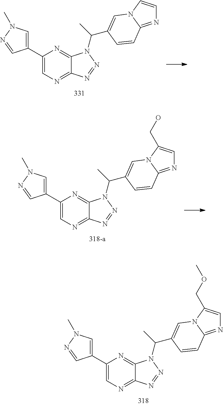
C12=NC=C(C3=CN(C)N=C3)N=C1N(C(C1=CN3C=CN=C3C=C1)C)N=N2.C12=NC=C(C3=CN(C)N=C3)N=C1N(C(C1=CN3C(CO)=CN=C3C=C1)C)N=N2.C12=NC=C(C3=CN(C)N=C3)N=C1N(C(C1=CN3C(COC)=CN=C3C=C1)C)N=N2
